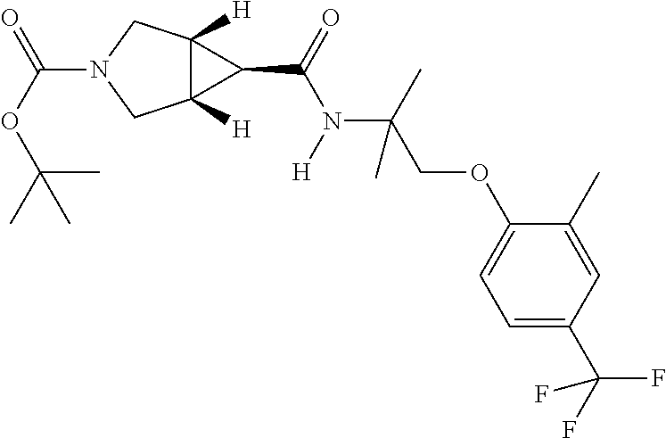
C(N1CC2([H])C([H])(C1)C2C(=O)N(C(C)(COC1=CC=C(C(F)(F)F)C=C1C)C)[H])(=O)OC(C)(C)C
